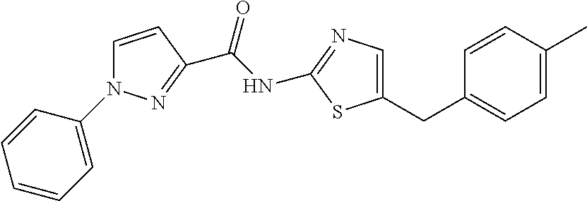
C1=CC(C)=CC=C1CC1=CN=C(NC(C2=NN(C3=CC=CC=C3)C=C2)=O)S1
